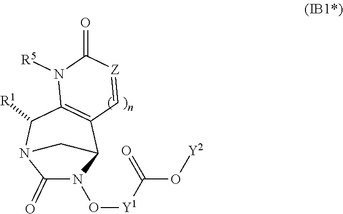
C1(=O)N(O[Y1]C(O[Y2])=O)C2C3=C(C([R1])N1C2)N([R5])C(=O)[Z]=C3
